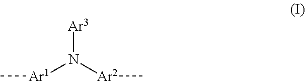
[Ar1](N([Ar2]C)[Ar3])C
